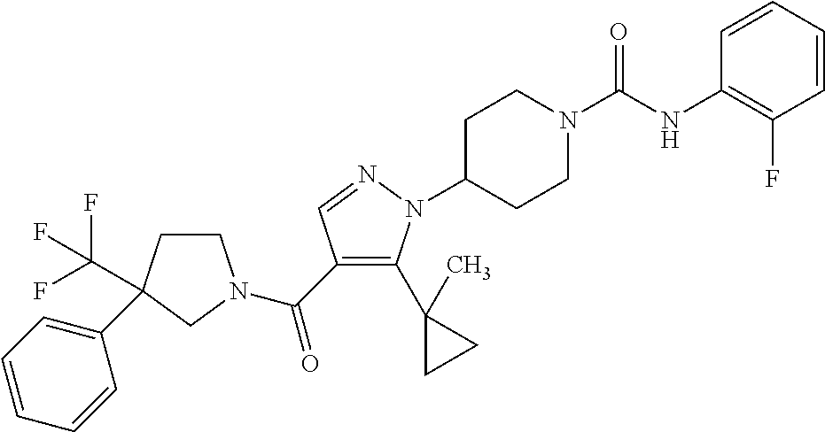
C1CC(C(F)(F)F)(C2=CC=CC=C2)CN1C(C1=C(C2(C)CC2)N(C2CCN(C(NC3=C(F)C=CC=C3)=O)CC2)N=C1)=O
